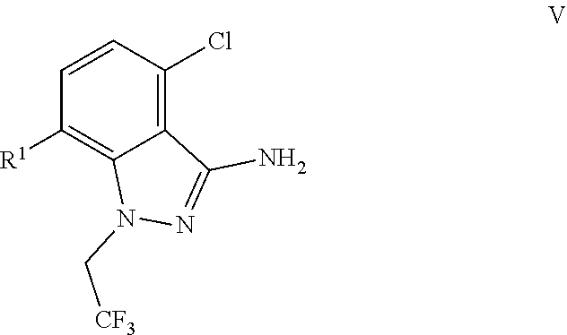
N1(C[CF3])N=C(N)C2=C(Cl)C=CC([R1])=C12
